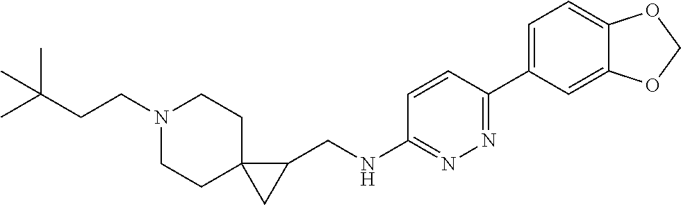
C(N1CCC2(CC1)C(CNC1=NN=C(C3=CC=C4C(=C3)OCO4)C=C1)C2)CC(C)(C)C
